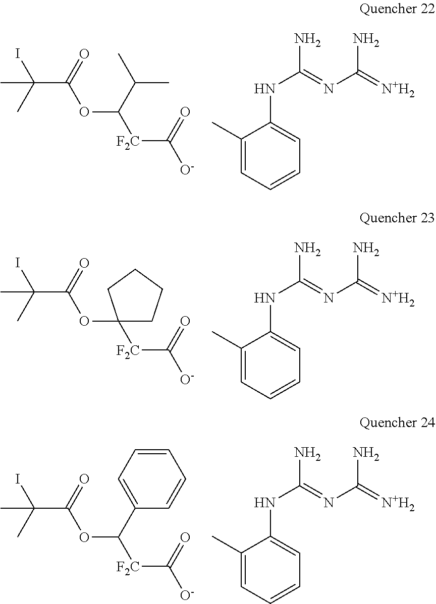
C1(C)=CC=CC=C1NC(=NC(=[N+H2])N)N.IC(C(OC([F2C]C([O-])=O)C(C)C)=O)(C)C.C1(C)=CC=CC=C1NC(=NC(=[N+H2])N)N.IC(C(OC1([F2C]C([O-])=O)CCCC1)=O)(C)C.C1(C)=CC=CC=C1NC(=NC(=[N+H2])N)N.IC(C(OC([F2C]C([O-])=O)C1=CC=CC=C1)=O)(C)C
